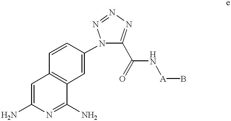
C1=CC2=C(C=C1N1C(C(N[A]B)=O)=NN=N1)C(N)=NC(N)=C2
